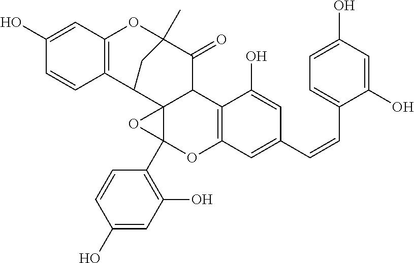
C12(C3=C(O)C=C(O)C=C3)C3(C(C4=C(O1)C=C(C=CC1=CC=C(O)C=C1O)C=C4O)C(=O)C1(C)OC4=C(C3C1)C=CC(O)=C4)O2
